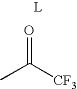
[L].CC([CF3])=O
